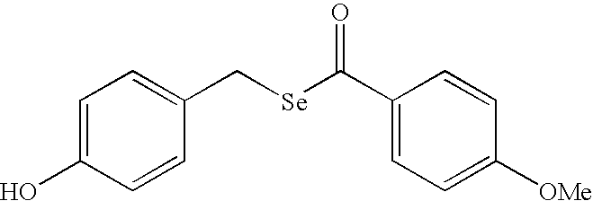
C1=C(O)C=CC(C[Se]C(C2=CC=C([OMe])C=C2)=O)=C1
